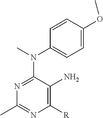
N(C1=NC(C)=NC([R])=C1N)(C)C1=CC=C(OC)C=C1
